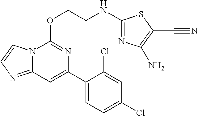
C12=NC=CN1C(OCCNC1=NC(N)=C(C#N)S1)=NC(C1=CC=C(Cl)C=C1Cl)=C2
